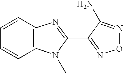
C1=CC2=C(C=C1)N(C)C(C1=NON=C1N)=N2
